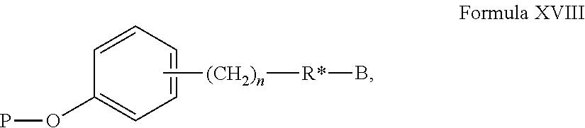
POC1=CC=CC=C1.C[(CH2)n][R*]B
